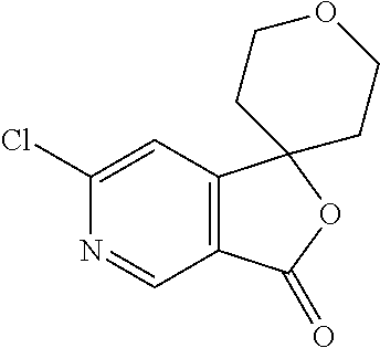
C12=C(C=C(Cl)N=C1)C1(OC2=O)CCOCC1
